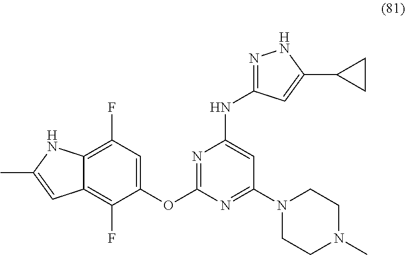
C1(F)=C2C(=C(F)C(OC3=NC(NC4=NNC(C5CC5)=C4)=CC(N4CCN(C)CC4)=N3)=C1)C=C(C)N2
